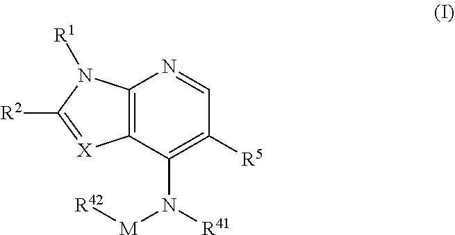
C12=C(C(N([R41])[M][R42])=C([R5])C=N1)[X]=C([R2])N2[R1]
